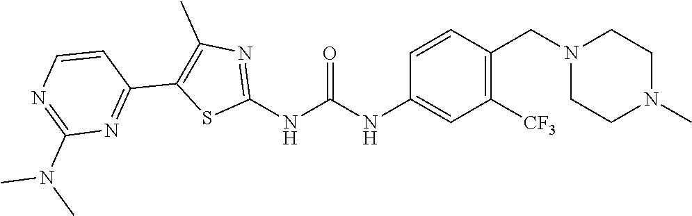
C1([CF3])=C(CN2CCN(C)CC2)C=CC(NC(NC2=NC(C)=C(C3=NC(N(C)C)=NC=C3)S2)=O)=C1
